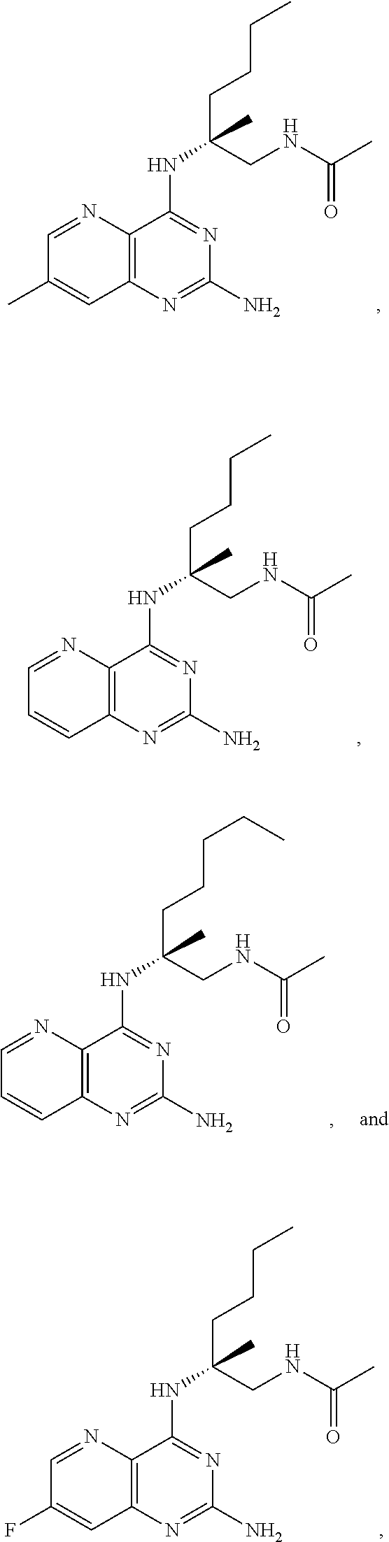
C1=NC2=C(C=C1C)N=C(N)N=C2NC(CCCC)(CNC(C)=O)C.C1=NC2=C(C=C1)N=C(N)N=C2NC(CCCC)(CNC(C)=O)C.C1=NC2=C(C=C1F)N=C(N)N=C2NC(CCCC)(CNC(C)=O)C.C1=NC2=C(C=C1)N=C(N)N=C2NC(CCCCC)(CNC(C)=O)C
